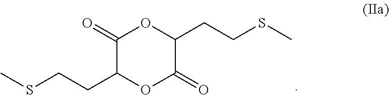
S(CCC1OC(=O)C(CCSC)OC1=O)C
